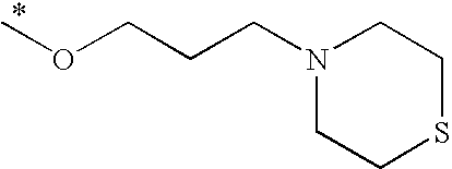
N1(CCCOC)CCSCC1
